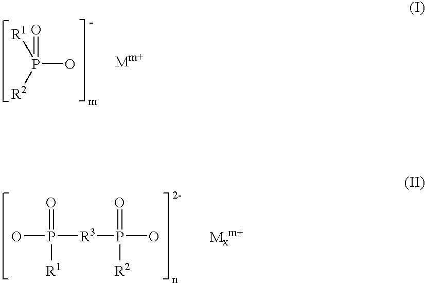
P(O)([R2])([R1])=O.[Mm+].P([R3]P(O)(=O)[R2])(O)(=O)[R1]
